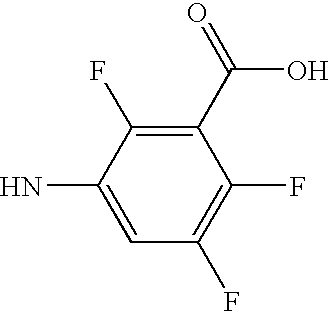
C1(F)=C(F)C=C(N)C(F)=C1C(O)=O
